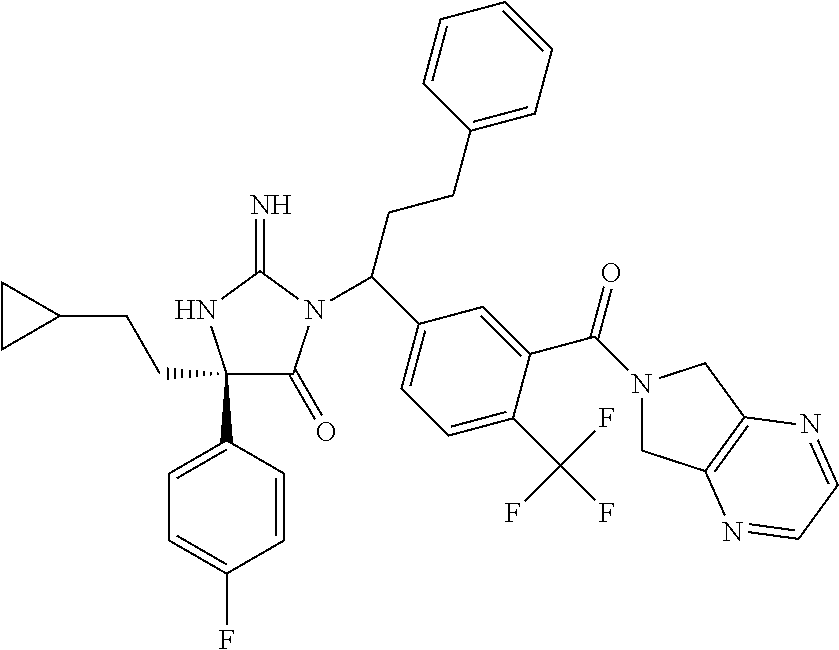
C1(C2=CC=C(F)C=C2)(CCC2CC2)C(=O)N(C(C2=CC=C(C(F)(F)F)C(C(N3CC4=C(C3)N=CC=N4)=O)=C2)CCC2=CC=CC=C2)C(=N)N1
